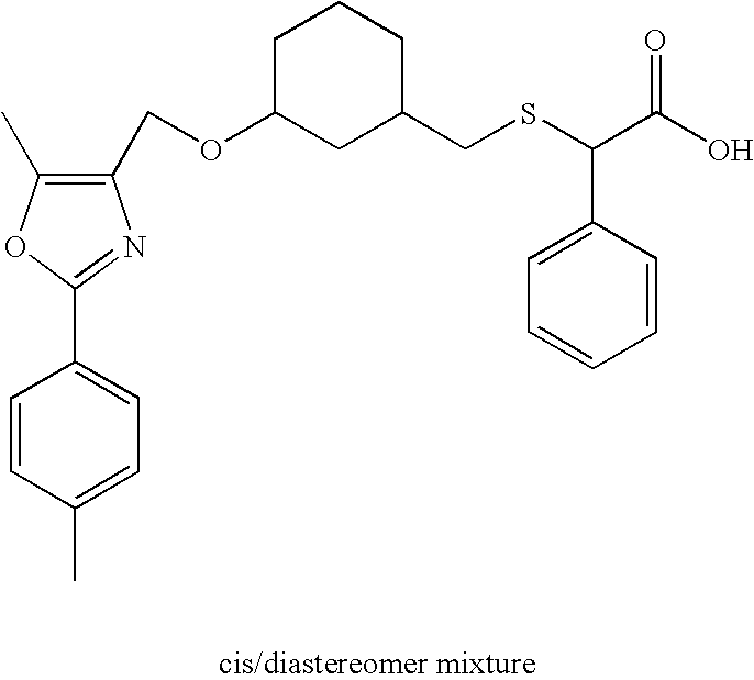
C1(COC2CC(CSC(C(O)=O)C3=CC=CC=C3)CCC2)=C(C)OC(C2=CC=C(C)C=C2)=N1
